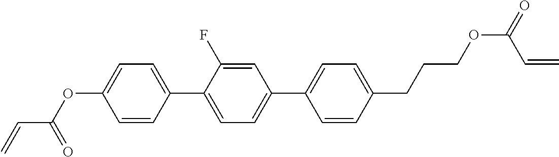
C1=C(OC(C=C)=O)C=CC(C2=CC=C(C3=CC=C(CCCOC(=O)C=C)C=C3)C=C2F)=C1
